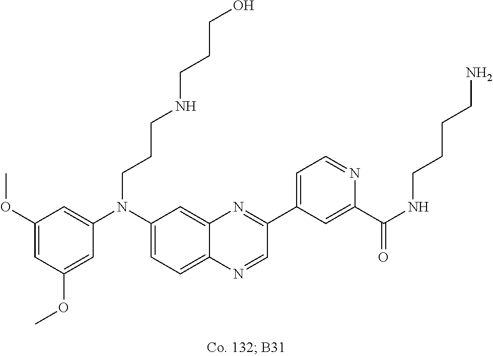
C1(OC)=CC(OC)=CC(N(C2=CC=C3C(=C2)N=C(C2=CC=NC(C(NCCCCN)=O)=C2)C=N3)CCCNCCCO)=C1
